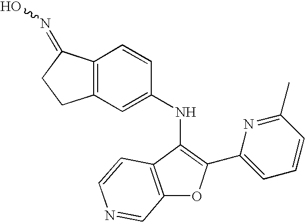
C12=C(C=CC(NC3=C(C4=CC=CC(C)=N4)OC4=C3C=CN=C4)=C1)C(=NO)CC2
